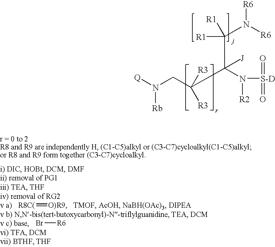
N(CC(C(N([R2])[S-D](=O)=O)(C([R1])(N([R6])[R6])[R1])[J])([R3])[R3])([Q])[Rb].[R8C(]=[O)R9].Br[R6]
